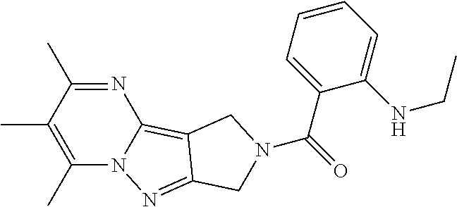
N1=C(C)C(C)=C(C)N2C1=C1C(=N2)CN(C(=O)C2=CC=CC=C2NCC)C1
